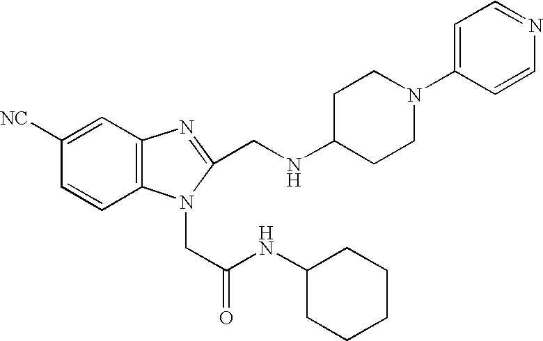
C1=CC2=C(C=C1[NC])N=C(CNC1CCN(C3=CC=NC=C3)CC1)N2CC(NC1CCCCC1)=O
